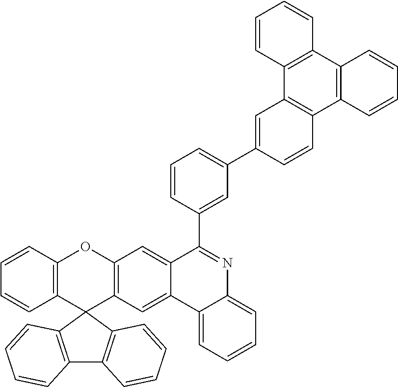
C12=C(C3(C4=C(O1)C=C1C(=C4)C4=CC=CC=C4N=C1C1=CC(C4=CC5=C(C=C4)C4=C(C6=C5C=CC=C6)C=CC=C4)=CC=C1)C1=C(C4=C3C=CC=C4)C=CC=C1)C=CC=C2
